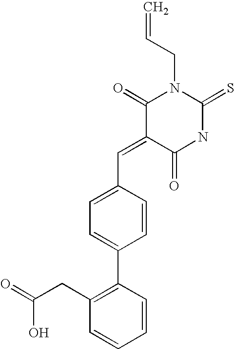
C=CCN1C(=O)C(=CC2=CC=C(C3=C(CC(=O)O)C=CC=C3)C=C2)C(=O)NC1=S
